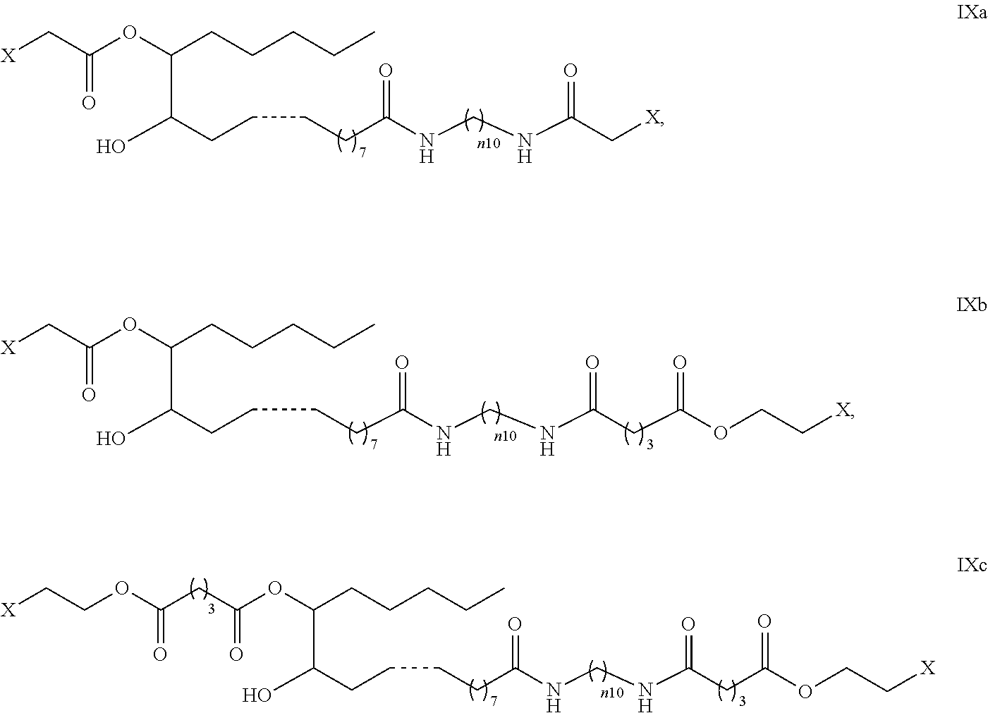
C(C(NCNC(C[X])=O)=O)CCCC(O)C(OC(C[X])=O)CCCCC.C(C(NCNC(CC(OCC[X])=O)=O)=O)CCCC(O)C(OC(C[X])=O)CCCCC.C(C(NCNC(CC(OCC[X])=O)=O)=O)CCCC(O)C(OC(CC(OCC[X])=O)=O)CCCCC
